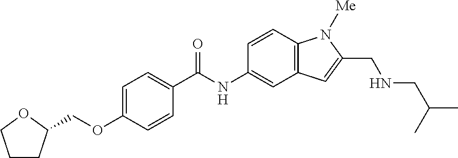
C1=C(OCC2CCCO2)C=CC(C(NC2=CC3=C(C=C2)N([Me])C(CNCC(C)C)=C3)=O)=C1
